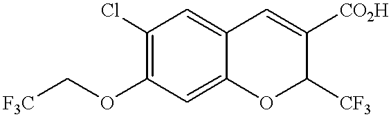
C(OC1=C(Cl)C=C2C(=C1)OC([CF3])C([CO2H])=C2)[F3C]
